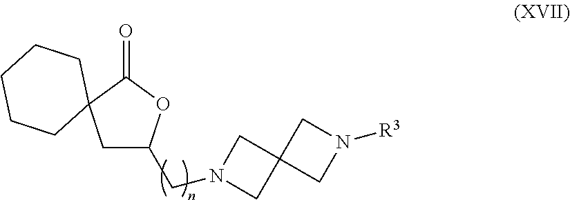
C1C(CN2CC3(C2)CN([R3])C3)OC(=O)C12CCCCC2
